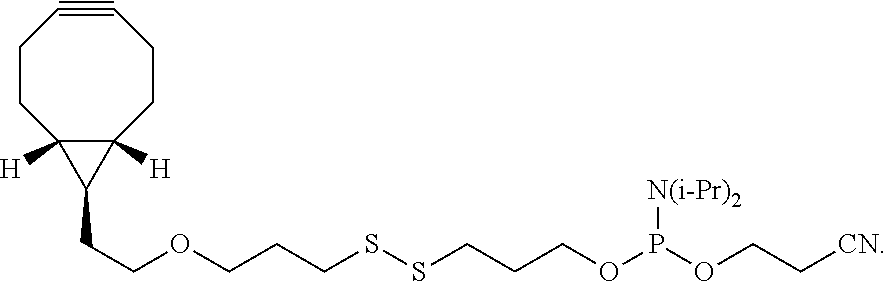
C1CC2([H])C([H])(CCC#C1)C2CCOCCCSSCCCOP([N(i-Pr)2])OCC[CN]
